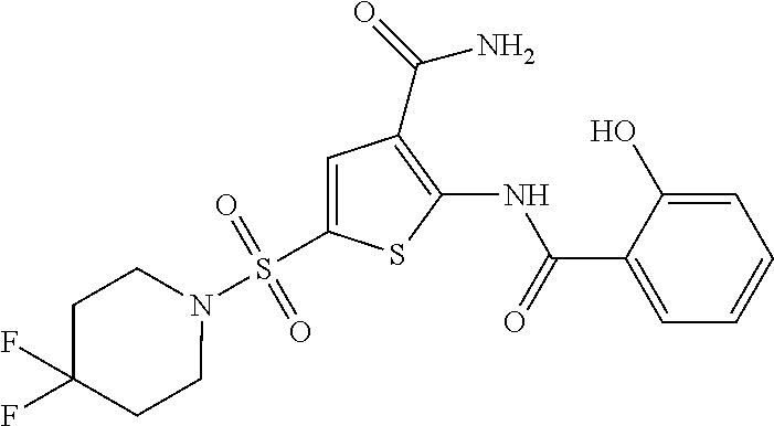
C1=C(O)C(C(=O)NC2=C(C(=O)N)C=C(S(=O)(=O)N3CCC(F)(F)CC3)S2)=CC=C1
